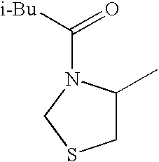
C1C(C)N(C([i-Bu])=O)CS1
